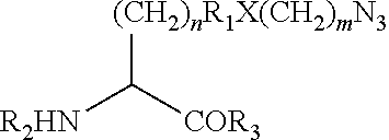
[(CH2)nR1X(CH2)mN3]C([COR3])[R2HN]
